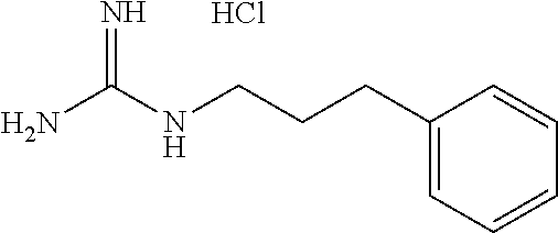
C(CC1=CC=CC=C1)CNC(N)=N.Cl
